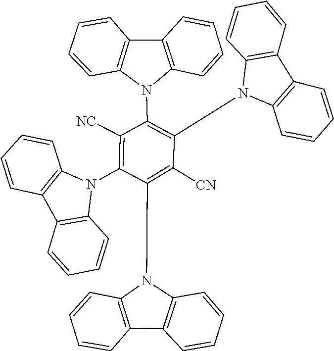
C12=C(N(C3=C([NC])C(N4C5=C(C=CC=C5)C5=C4C=CC=C5)=C(N4C5=C(C6=C4C=CC=C6)C=CC=C5)C([CN])=C3N3C4=C(C=CC=C4)C4=C3C=CC=C4)C3=C1C=CC=C3)C=CC=C2
